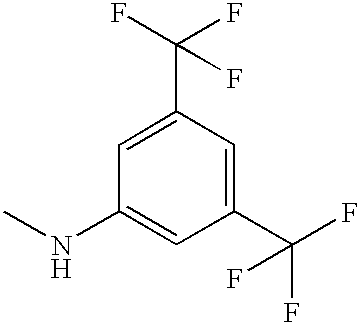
C1(C(F)(F)F)=CC(NC)=CC(C(F)(F)F)=C1
